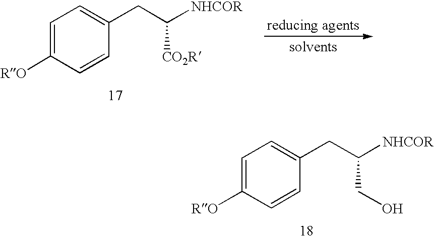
C1=C([RO])C=CC(CC([NHCOR])CO)=C1.C1=C([RO])C=CC(CC([NHCOR])[CO2R])=C1
